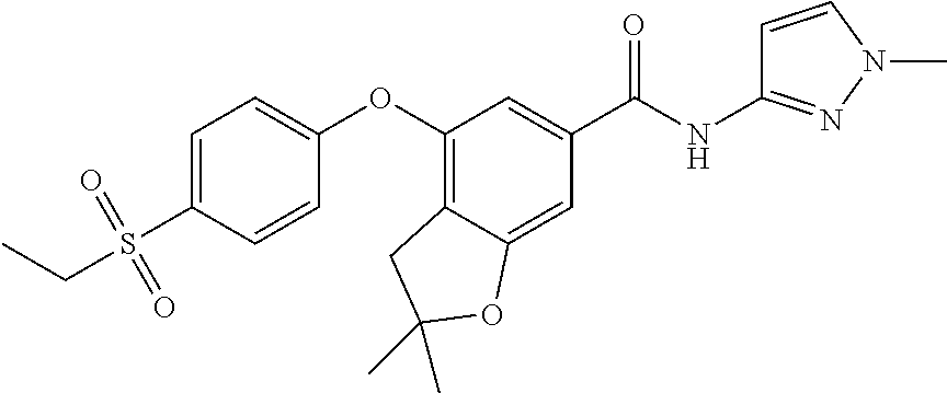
C1=C(S(CC)(=O)=O)C=CC(OC2=C3C(=CC(C(=O)NC4=NN(C)C=C4)=C2)OC(C)(C)C3)=C1
